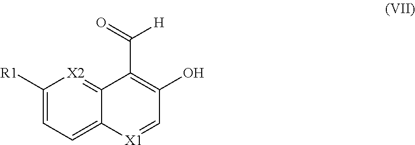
C1([R1])=CC=C2C(=[X2]1)C(C(=O)[H])=C(O)C=[X1]2
